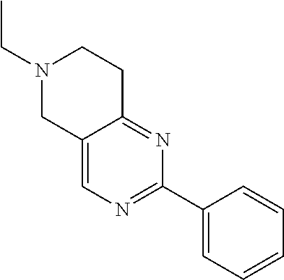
N1(CC)CCC2=NC(C3=CC=CC=C3)=NC=C2C1
